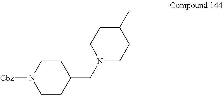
C1CN([Cbz])CCC1CN1CCC(C)CC1
